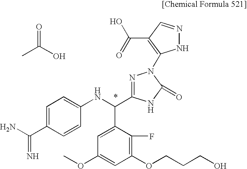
C1(OCCCO)=C(F)C(C(NC2=CC=C(C(N)=N)C=C2)C2=NN(C3=C(C(=O)O)C=NN3)C(=O)N2)=CC(OC)=C1.CC(=O)O
